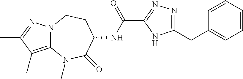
N12C(=C(C)C(C)=N1)N(C)C(=O)C(NC(C1=NN=C(CC3=CC=CC=C3)N1)=O)CC2
